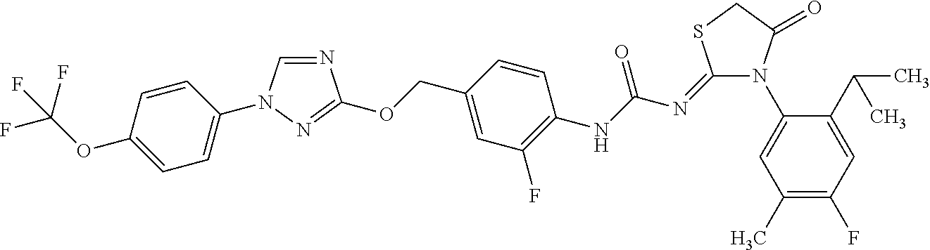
N1=CN(C2=CC=C(OC(F)(F)F)C=C2)N=C1OCC1=CC(F)=C(NC(N=C2N(C3=CC(C)=C(F)C=C3C(C)C)C(=O)CS2)=O)C=C1
